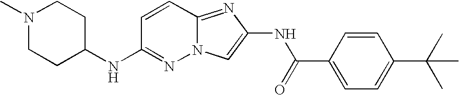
C1=CC2=NC(NC(C3=CC=C(C(C)(C)C)C=C3)=O)=CN2N=C1NC1CCN(C)CC1
